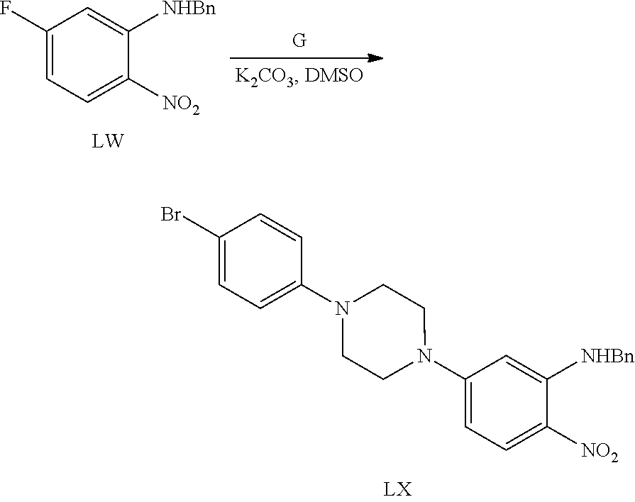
C1(N2CCN(C3=CC=C(Br)C=C3)CC2)=CC=C([NO2])C([NHBn])=C1.C1(F)=CC=C([NO2])C([NHBn])=C1
